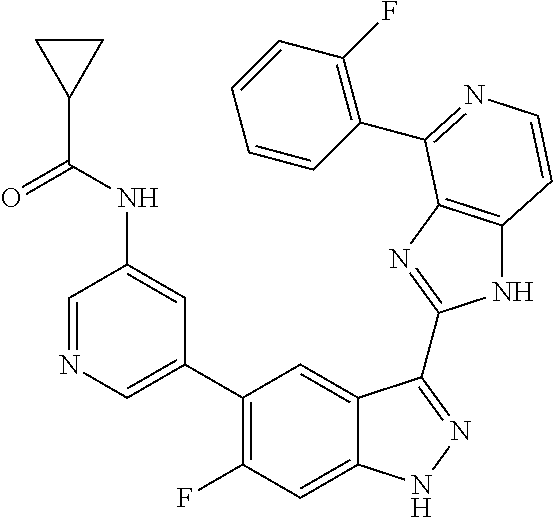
C1=C(C2=C(F)C=C3C(=C2)C(C2=NC4=C(N2)C=CN=C4C2=C(F)C=CC=C2)=NN3)C=C(NC(C2CC2)=O)C=N1
